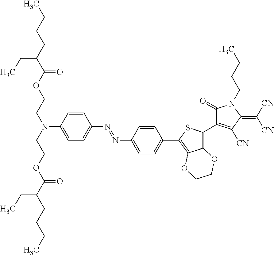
C1(C2=CC=C(N=NC3=CC=C(N(CCOC(C(CCCC)CC)=O)CCOC(C(CCCC)CC)=O)C=C3)C=C2)=C2C(=C(C3=C([CN])C(=C([CN])[CN])N(CCCC)C3=O)S1)OCCO2
